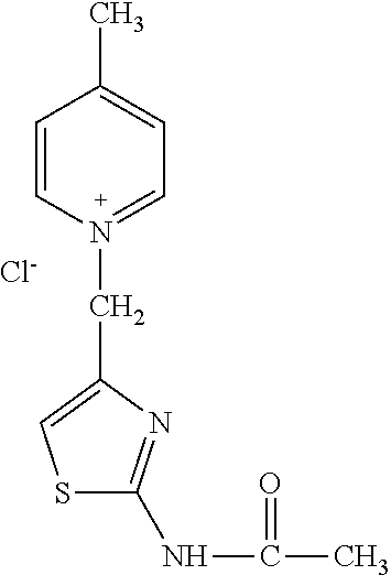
C1=CN(CC2=CSC(NC(C)=O)=N2)=CC=C1C.[Cl-]
